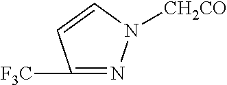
N1=C([F3C])C=CN1[CH2CO]
